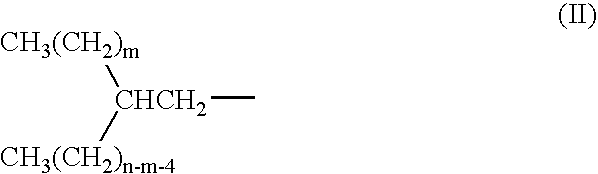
[CHCH2](C)([CH3(CH2)m])[CH3(CH2)n-m-4]
